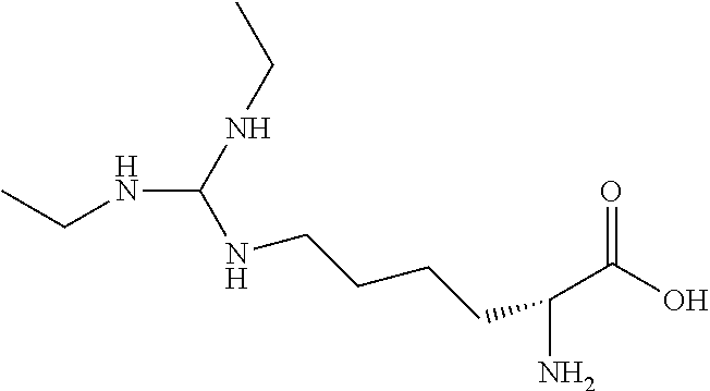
CCNC(NCC)NCCCCC(N)C(O)=O
